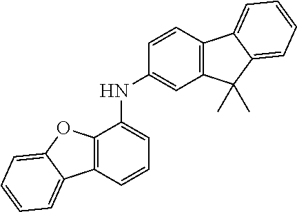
N(C1=CC=CC2=C1OC1=CC=CC=C21)C1=CC2=C(C=C1)C1=CC=CC=C1C2(C)C
